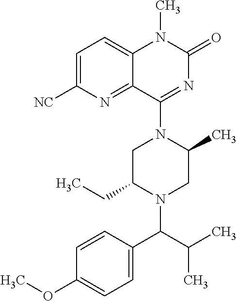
C1C(CC)N(C(C(C)C)C2=CC=C(OC)C=C2)CC(C)N1C1=NC(=O)N(C)C2=CC=C([NC])N=C12
